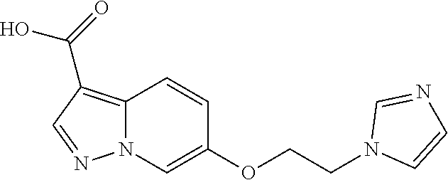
C12=C(C(=O)O)C=NN1C=C(OCCN1C=CN=C1)C=C2
